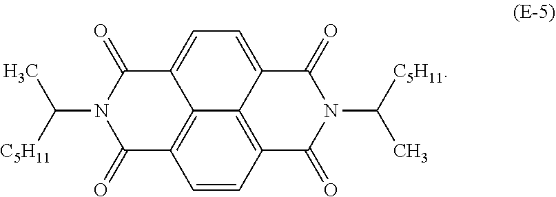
C1=CC2=C3C4=C1C(=O)N(C([C5H11])C)C(=O)C4=CC=C3C(=O)N(C([C5H11])C)C2=O
